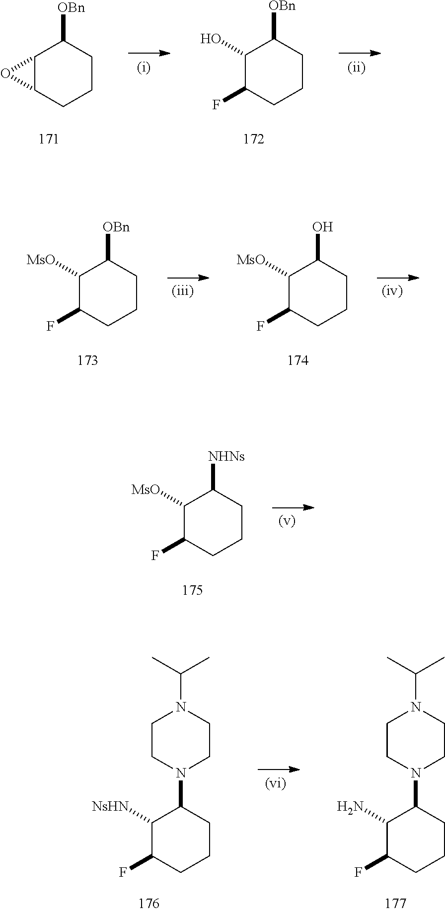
C1([NsHN])C(F)CCCC1N1CCN(C(C)C)CC1.C1(N)C(F)CCCC1N1CCN(C(C)C)CC1.C1(O)C(F)CCCC1[OBn].C12C(CCCC1[OBn])O2.C1([MsO])C(F)CCCC1[OBn].C1([MsO])C(F)CCCC1O.C1([MsO])C(F)CCCC1[NHNs]
